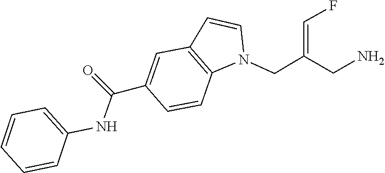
C1(NC(C2=CC3=C(N(CC(=CF)CN)C=C3)C=C2)=O)=CC=CC=C1
